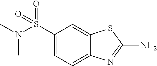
C1(S(N(C)C)(=O)=O)=CC=C2C(=C1)SC(N)=N2
